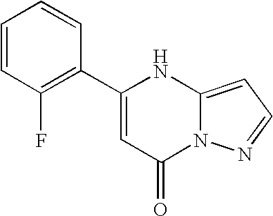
C12=CC=NN1C(=O)C=C(C1=C(F)C=CC=C1)N2
